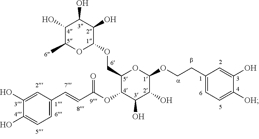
C1(O)=CC(C=CC(OC2C(O)C(O)C(OCCC3=CC=C([OH])C(O)=C3)OC2COC2C(O)C(O)C(O)C(C)O2)=O)=CC=C1O
